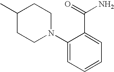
C1(C)CCN(C2=CC=CC=C2C(=O)N)CC1
